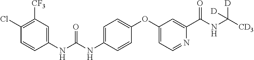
C1(Cl)=C([CF3])C=C(NC(NC2=CC=C(OC3=CC=NC(C(=O)NC([CD3])([D])[D])=C3)C=C2)=O)C=C1
